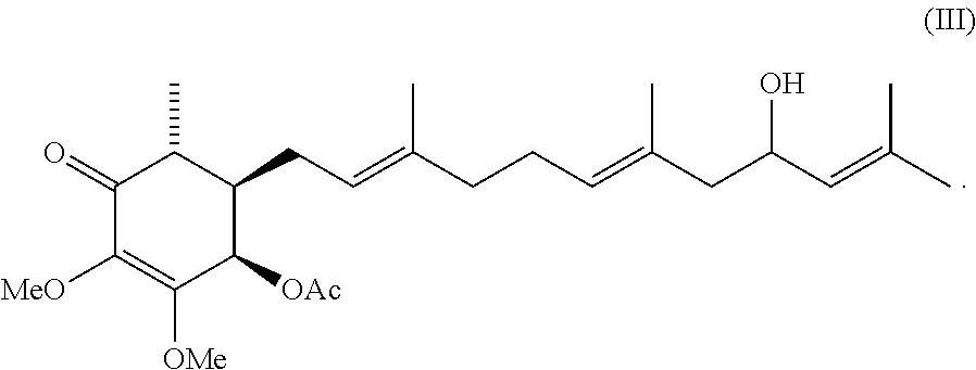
C1(=O)C([MeO])=C([OMe])C([OAc])C(CC=C(CCC=C(CC(C=C(C)C)O)C)C)C1C
